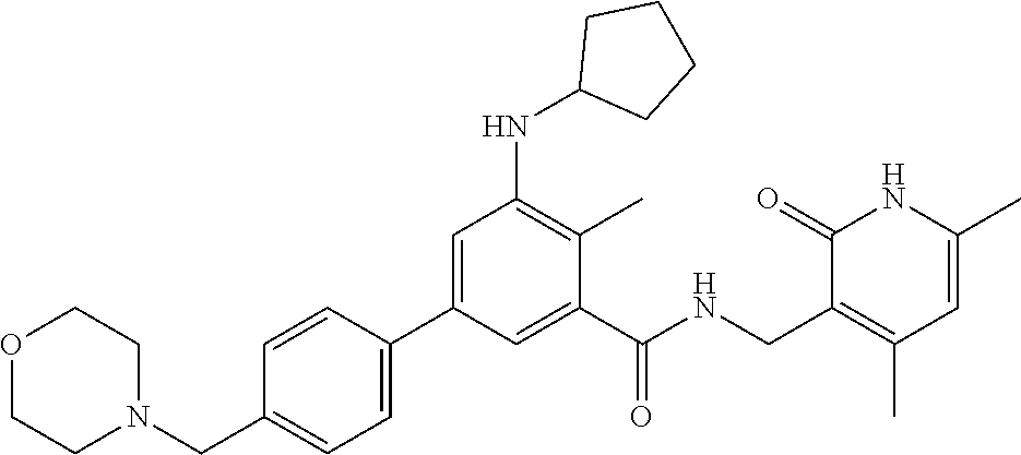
C1=C(C2=CC(NC3CCCC3)=C(C)C(C(NCC3=C(C)C=C(C)NC3=O)=O)=C2)C=CC(CN2CCOCC2)=C1
